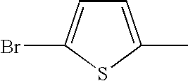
C1=C(C)SC(Br)=C1
